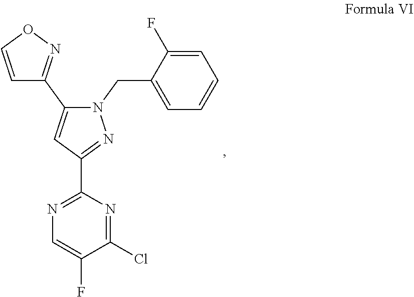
C1(F)=CN=C(C2=NN(CC3=CC=CC=C3F)C(C3=NOC=C3)=C2)N=C1Cl
